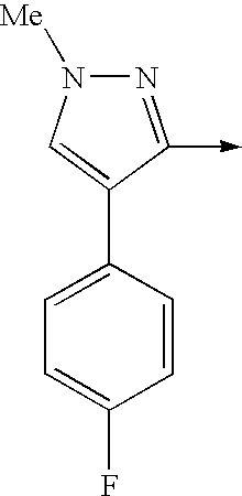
N1=C(->C)C(C2=CC=C(F)C=C2)=CN1[Me]
